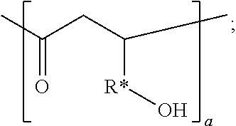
O=C(C)CC(C)[R*]O
